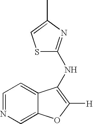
C1=NC=C2C(=C1)C(NC1=NC(C)=CS1)=C([H])O2
